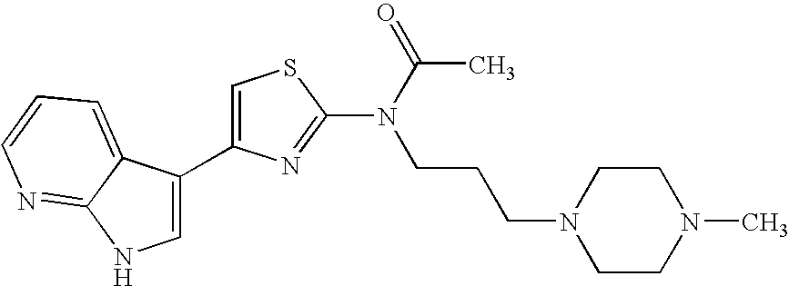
C1=C(C2=CNC3=NC=CC=C23)N=C(N(C(=O)C)CCCN2CCN(C)CC2)S1
